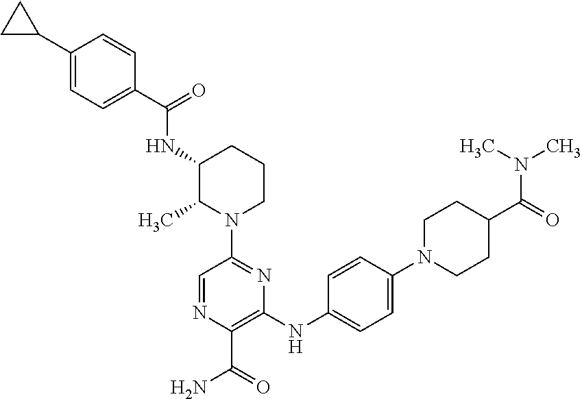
C1(C2CC2)=CC=C(C(=O)NC2C(C)N(C3=NC(NC4=CC=C(N5CCC(C(N(C)C)=O)CC5)C=C4)=C(C(=O)N)N=C3)CCC2)C=C1
